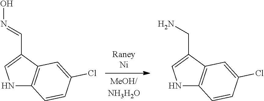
N1C2=C(C(C=NO)=C1)C=C(Cl)C=C2.N1C2=C(C(CN)=C1)C=C(Cl)C=C2
